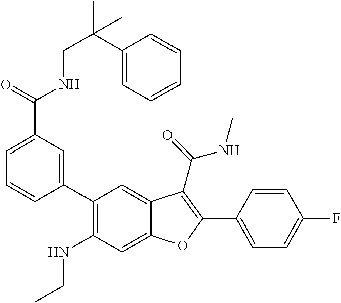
C1=C(C(=O)NCC(C2=CC=CC=C2)(C)C)C=C(C2=C(NCC)C=C3C(=C2)C(C(=O)NC)=C(C2=CC=C(F)C=C2)O3)C=C1
